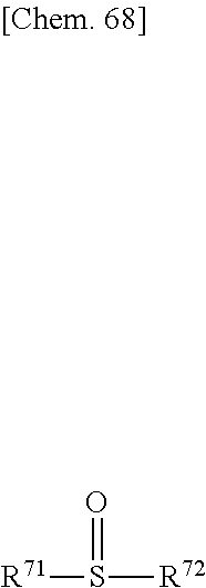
[R71]S([R72])=O
